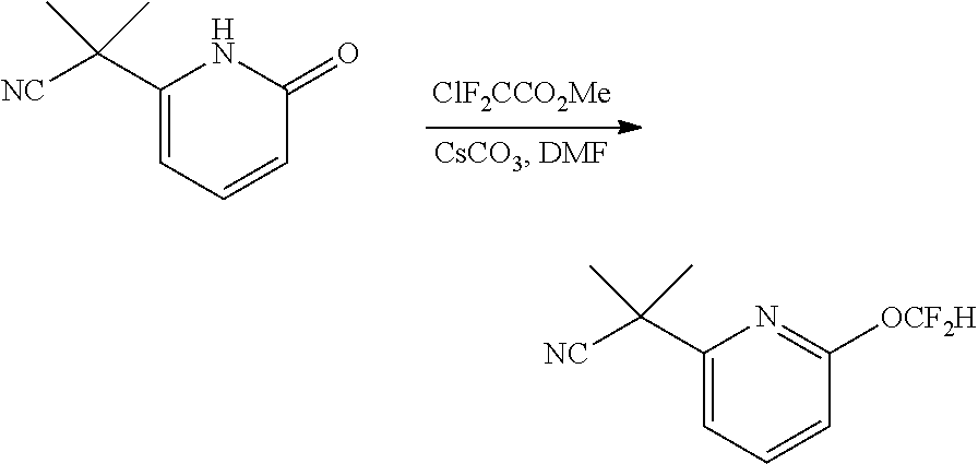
[ClF2CCO2Me].C1(C([NC])(C)C)=CC=CC(=O)N1.C1(C([NC])(C)C)=CC=CC([OCF2H])=N1
